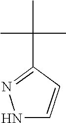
N1C=CC(C(C)(C)C)=N1
